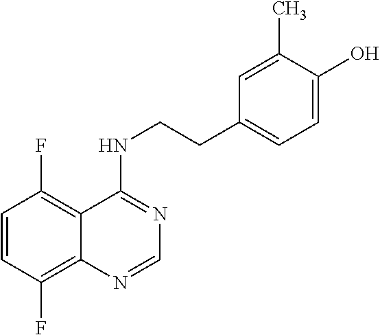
C1=CC(F)=C2C(=C1F)C(NCCC1=CC=C(O)C(C)=C1)=NC=N2
